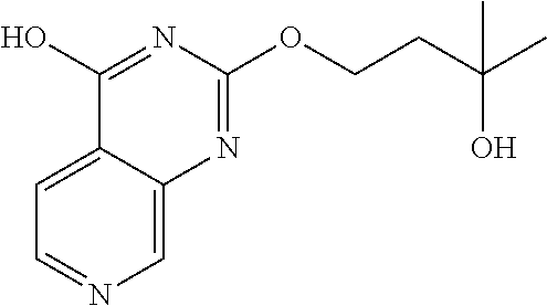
C1=C2C(=CN=C1)N=C(OCCC(C)(O)C)N=C2O
